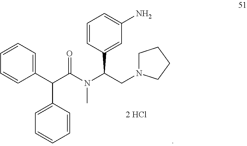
C1=CC=C(C(C(N(C)C(CN2CCCC2)C2=CC(N)=CC=C2)=O)C2=CC=CC=C2)C=C1
